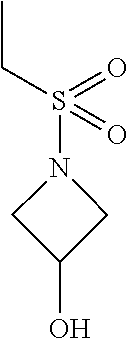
CCS(=O)(=O)N1CC(O)C1
